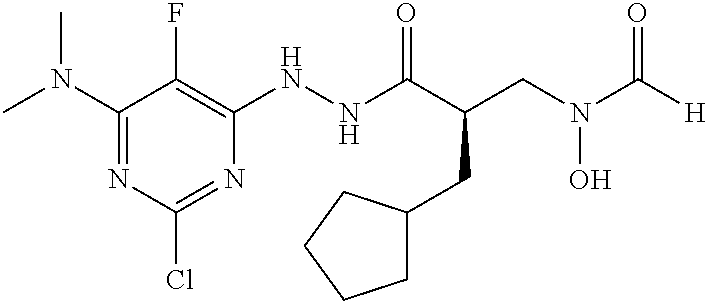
C1(N(C)C)=NC(Cl)=NC(NNC(C(CN(C([H])=O)O)CC2CCCC2)=O)=C1F
